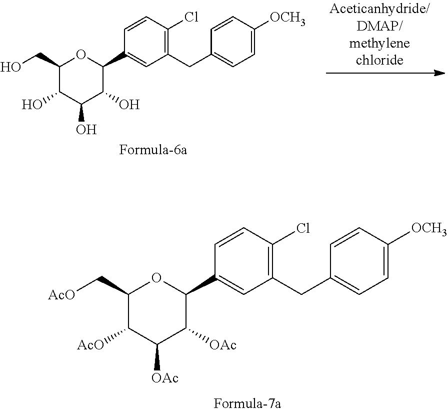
C1(CC2=CC=C([OCH3])C=C2)=C(Cl)C=CC(C2OC(CO)C(O)C(O)C2O)=C1.C1(CC2=CC=C([OCH3])C=C2)=C(Cl)C=CC(C2OC(C[AcO])C([AcO])C([OAc])C2[OAc])=C1
